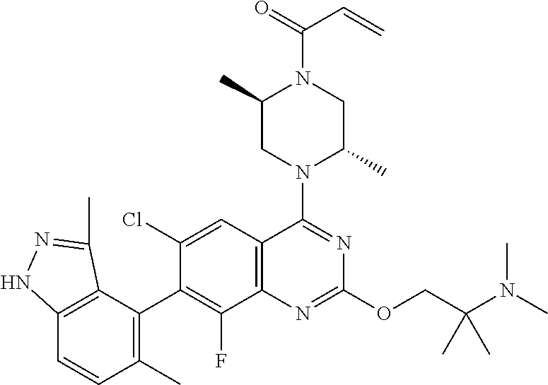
C12=C(C(C3=C(F)C4=C(C=C3Cl)C(N3C(C)CN(C(C=C)=O)C(C)C3)=NC(OCC(N(C)C)(C)C)=N4)=C(C)C=C1)C(C)=NN2
